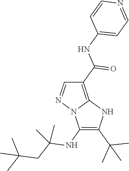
C1(NC(CC(C)(C)C)(C)C)=C(C(C)(C)C)NC2=C(C(NC3=CC=NC=C3)=O)C=NN12
